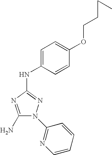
C1(N)=NC(NC2=CC=C(OCCCC)C=C2)=NN1C1=NC=CC=C1
